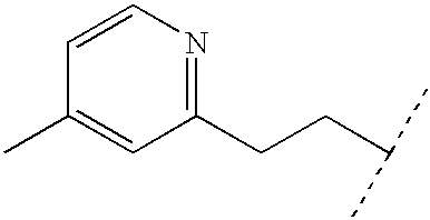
C1=CN=C(CCC(C)C)C=C1C
